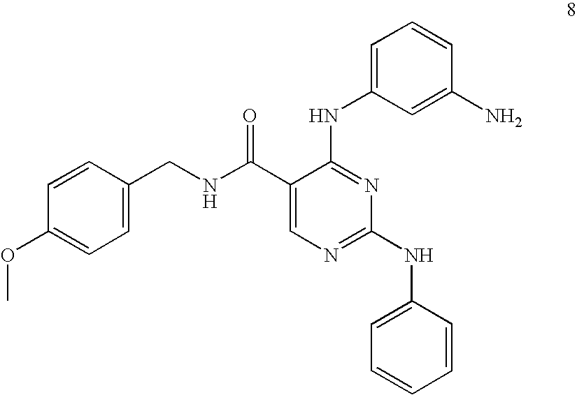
C1=C(CNC(C2=CN=C(NC3=CC=CC=C3)N=C2NC2=CC=CC(N)=C2)=O)C=CC(OC)=C1
